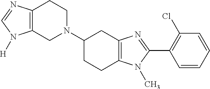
C1(N2CCC3=C(C2)N([H])C=N3)CCC2=C(C1)N=C(C1=C(Cl)C=CC=C1)N2C
